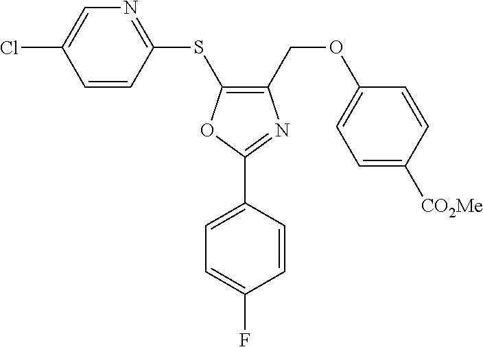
C1(SC2=C(COC3=CC=C([CO2Me])C=C3)N=C(C3=CC=C(F)C=C3)O2)=NC=C(Cl)C=C1
